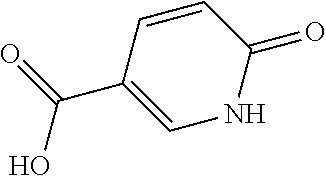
OC(C1=CNC(=O)C=C1)=O
